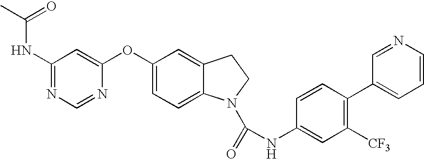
C1(NC(=O)C)=NC=NC(OC2=CC=C3C(=C2)CCN3C(=O)NC2=CC([CF3])=C(C3=CC=CN=C3)C=C2)=C1
